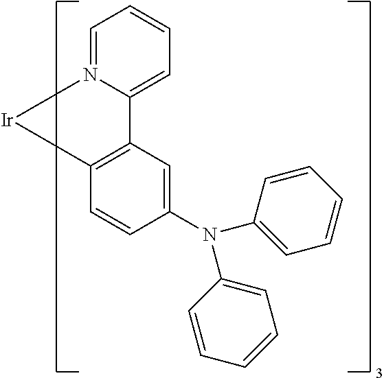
C1=N2C(=CC=C1)C1=C(C=CC(N(C3=CC=CC=C3)C3=CC=CC=C3)=C1)[Ir]2
